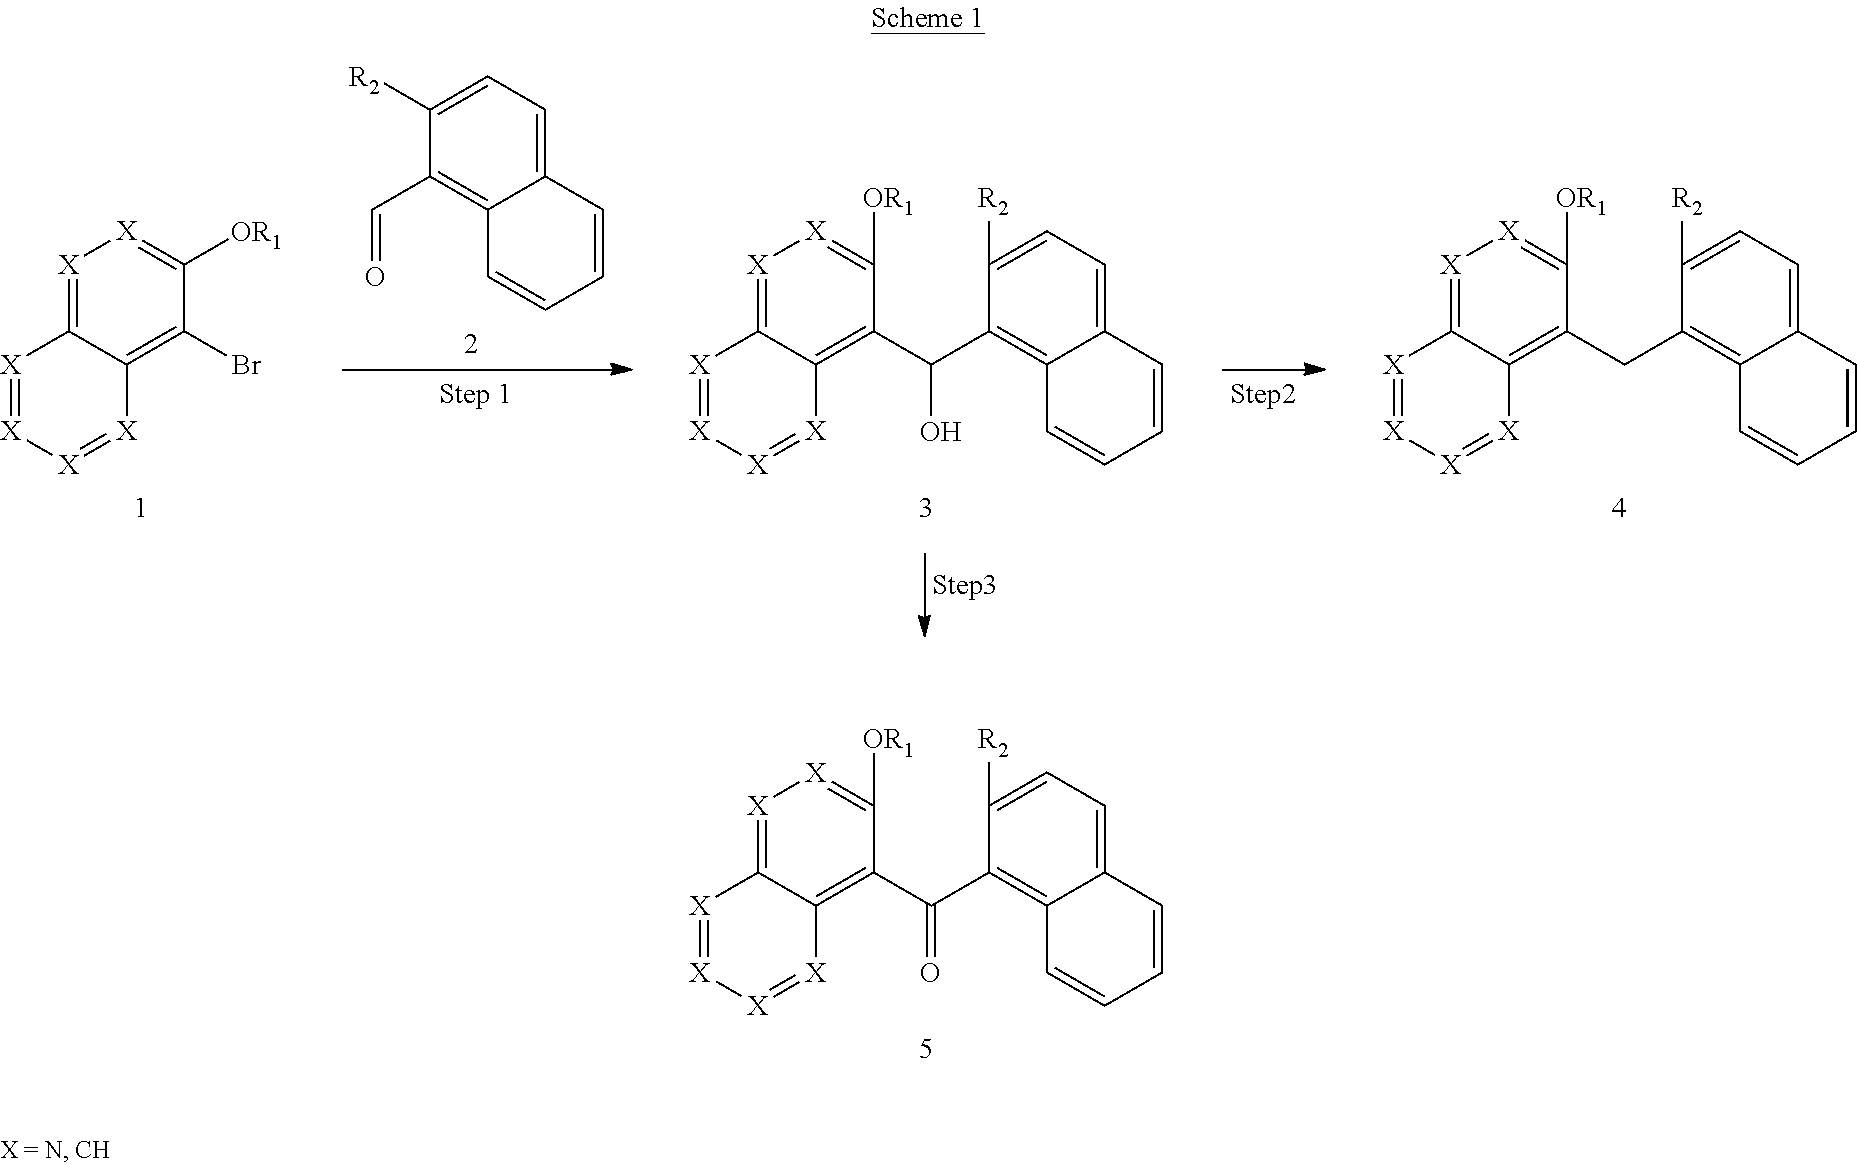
[X]1=C2C(=C(Br)C([OR1])=[X]1)[X]=[X][X]=[X]2.C1([R2])=CC=C2C(=C1C=O)C=CC=C2.[X]1=C2C(=C(C(C3=C4C(=CC=C3[R2])C=CC=C4)O)C([OR1])=[X]1)[X]=[X][X]=[X]2.[X]1=C2C(=C(CC3=C4C(=CC=C3[R2])C=CC=C4)C([OR1])=[X]1)[X]=[X][X]=[X]2.[X]1=C2C(=C(C(C3=C4C(=CC=C3[R2])C=CC=C4)=O)C([OR1])=[X]1)[X]=[X][X]=[X]2
